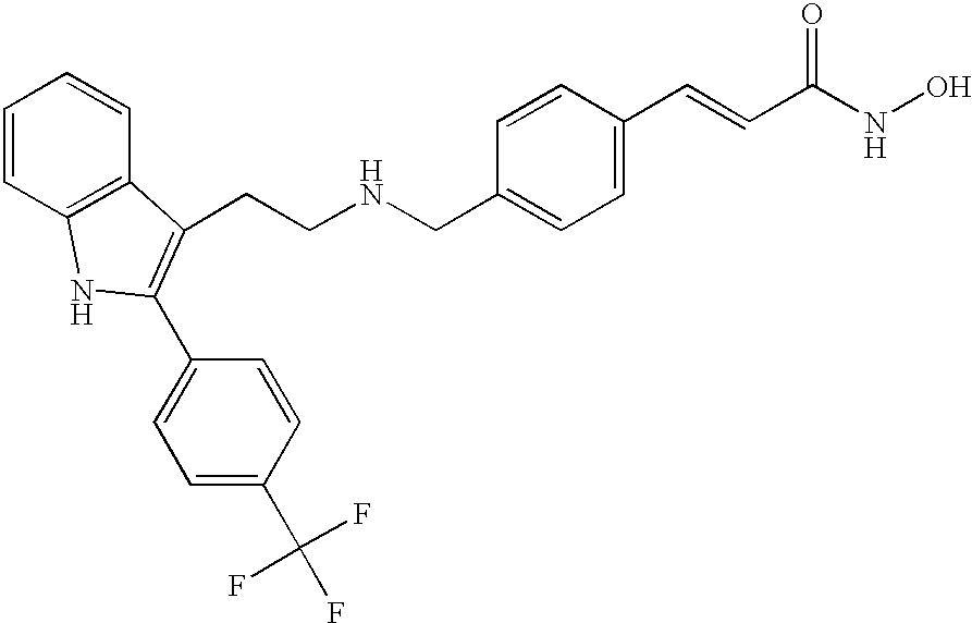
C(C1=CC=C(C=CC(NO)=O)C=C1)NCCC1=C(C2=CC=C(C(F)(F)F)C=C2)NC2=C1C=CC=C2
